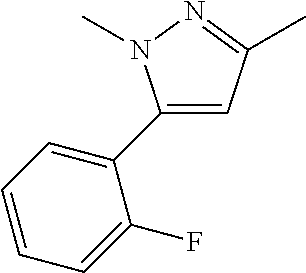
C1=C(C2=CC=CC=C2F)N(C)N=C1C
